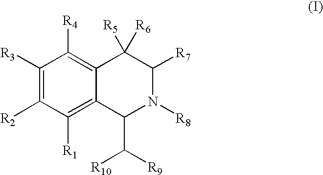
C1([R3])=C([R2])C([R1])=C2C(=C1[R4])C([R5])([R6])C([R7])N([R8])C2C([R9])[R10]
